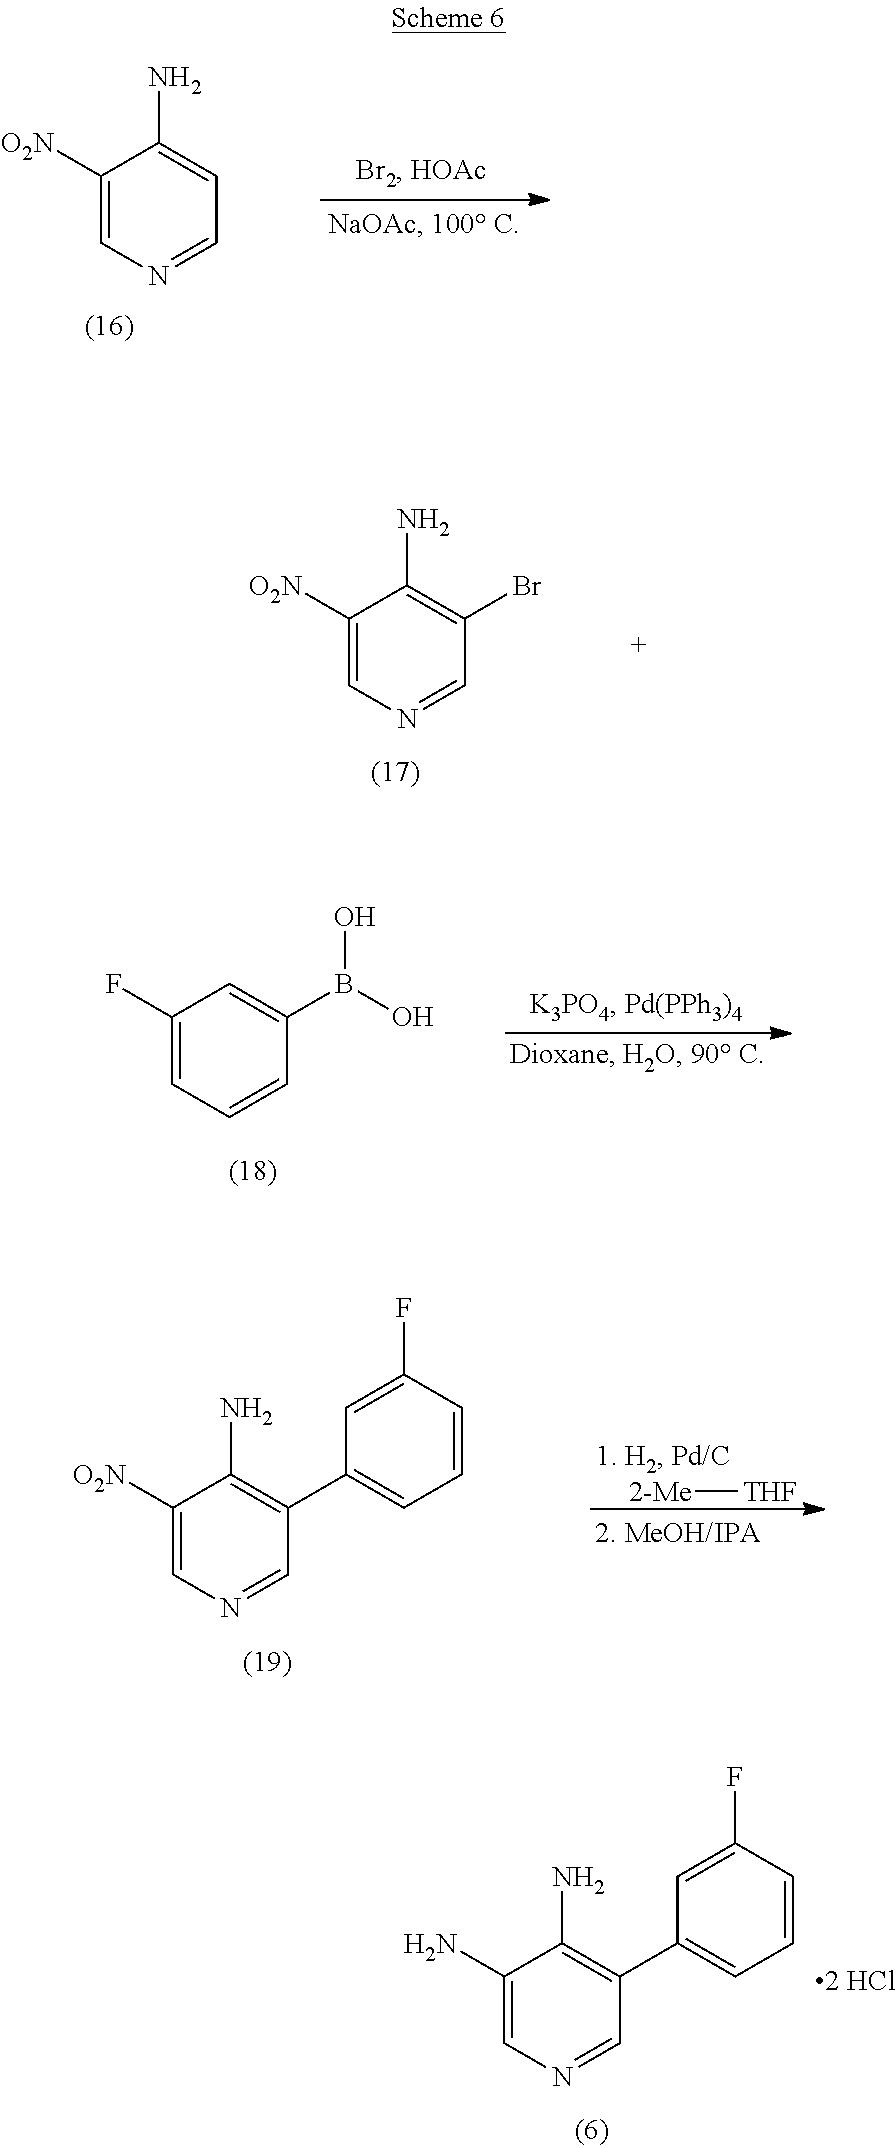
C1([O2N])=CN=CC=C1N.C1([O2N])=CN=CC(Br)=C1N.C1(F)=CC=CC(B(O)O)=C1.[2-Me][THF].C1([O2N])=CN=CC(C2=CC=CC(F)=C2)=C1N.C1(N)=CN=CC(C2=CC=CC(F)=C2)=C1N
